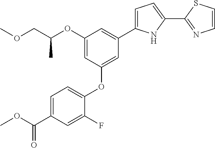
C1=C(C(OC)=O)C=C(F)C(OC2=CC(C3=CC=C(C4=NC=CS4)N3)=CC(OC(COC)C)=C2)=C1
